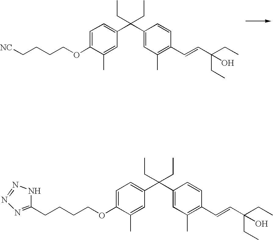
C1=C(OCCCC[NC])C(C)=CC(C(C2=CC(C)=C(C=CC(O)(CC)CC)C=C2)(CC)CC)=C1.C1=C(OCCCCC2=NN=NN2)C(C)=CC(C(C2=CC(C)=C(C=CC(O)(CC)CC)C=C2)(CC)CC)=C1
